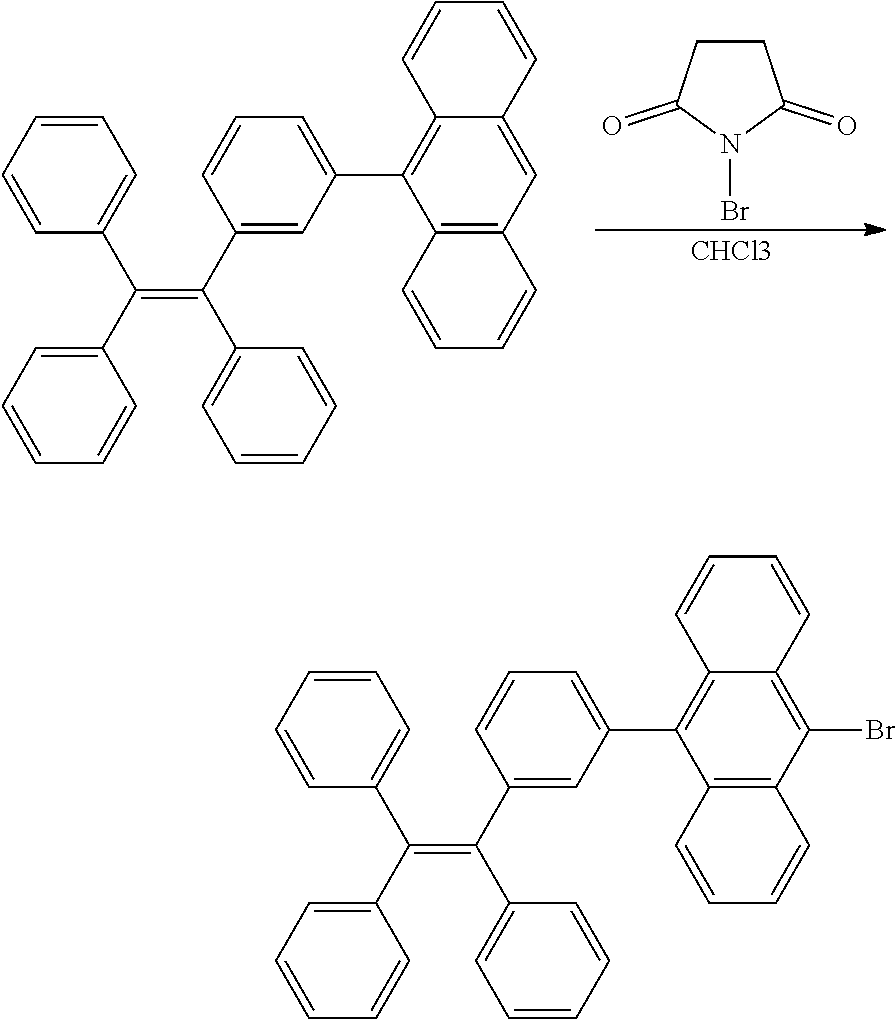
C1=CC=C(C(=C(C2=CC=CC=C2)C2=CC(C3=C4C=CC=CC4=CC4=C3C=CC=C4)=CC=C2)C2=CC=CC=C2)C=C1.C1CC(=O)N(Br)C1=O.[CHCl3].C1=CC=C(C(=C(C2=CC=CC=C2)C2=CC(C3=C4C=CC=CC4=C(Br)C4=C3C=CC=C4)=CC=C2)C2=CC=CC=C2)C=C1
